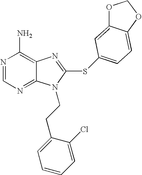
N1=CN=C2C(=C1N)N=C(SC1=CC=C3C(=C1)OCO3)N2CCC1=CC=CC=C1Cl
